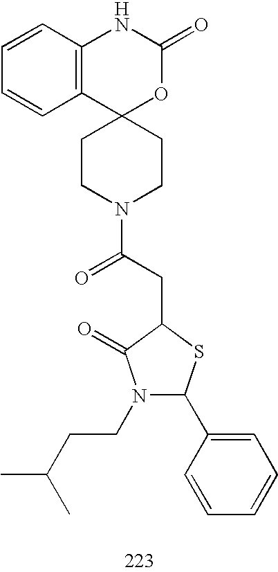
C12=C(C3(OC(=O)N1)CCN(C(CC1C(=O)N(CCC(C)C)C(C4=CC=CC=C4)S1)=O)CC3)C=CC=C2
